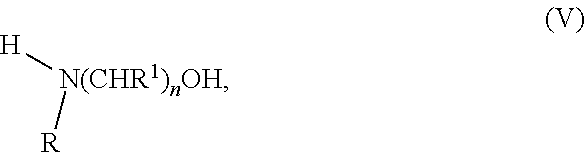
[N(CHR1)nOH]([R])[H]
